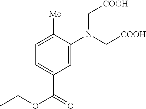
C1=C(N(C[COOH])C[COOH])C([Me])=CC=C1C(=O)OCC
